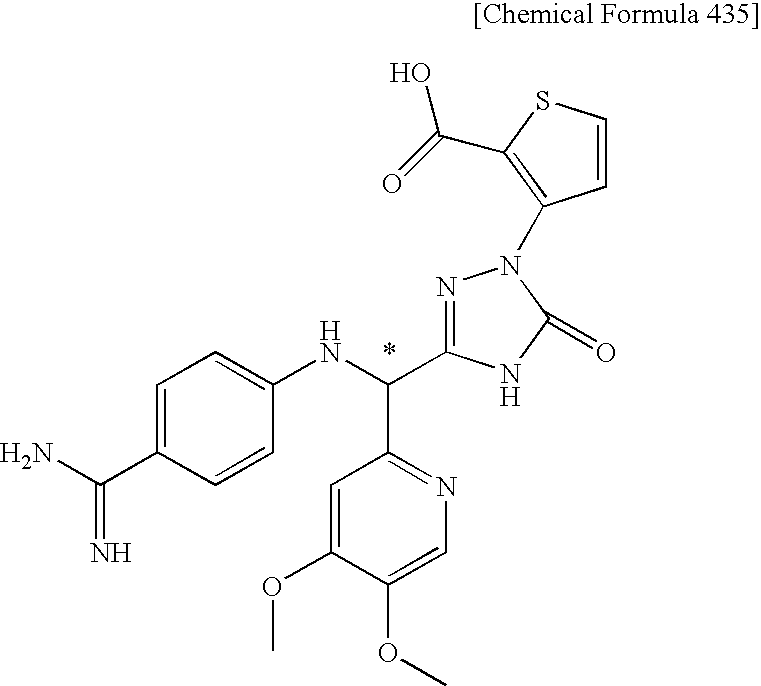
C1(C(N)=N)=CC=C(NC(C2=NC=C(OC)C(OC)=C2)C2=NN(C3=C(C(O)=O)SC=C3)C(=O)N2)C=C1
